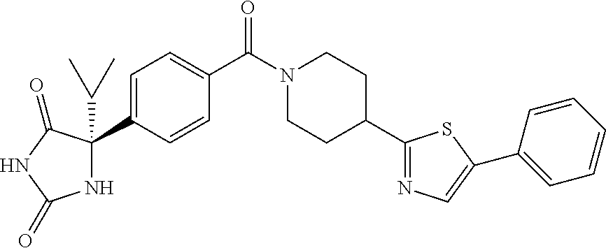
C1=C(C2(C(C)C)NC(=O)NC2=O)C=CC(C(N2CCC(C3=NC=C(C4=CC=CC=C4)S3)CC2)=O)=C1
